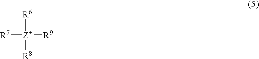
[R6][Z+]([R9])([R7])[R8]
